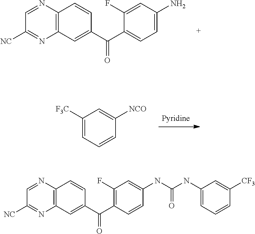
C1([NC])=NC2=C(N=C1)C=CC(C(C1=CC=C(N)C=C1F)=O)=C2.[Pyridine].C1([F3C])=CC=CC([NCO])=C1.C1([NC])=NC2=C(N=C1)C=CC(C(C1=C(F)C=C(NC(NC3=CC=CC([CF3])=C3)=O)C=C1)=O)=C2
